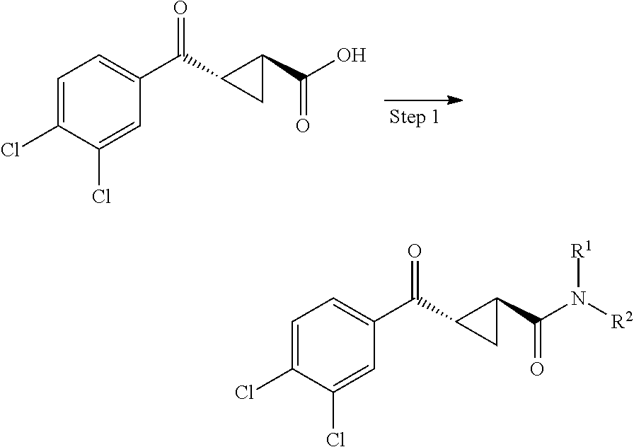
C1=C(Cl)C(Cl)=CC(C(=O)C2C(C(=O)O)C2)=C1.C1=C(Cl)C(Cl)=CC(C(=O)C2C(C(=O)N([R1])[R2])C2)=C1
